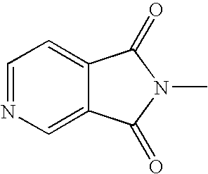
C1=NC=C2C(=C1)C(=O)N(C)C2=O
